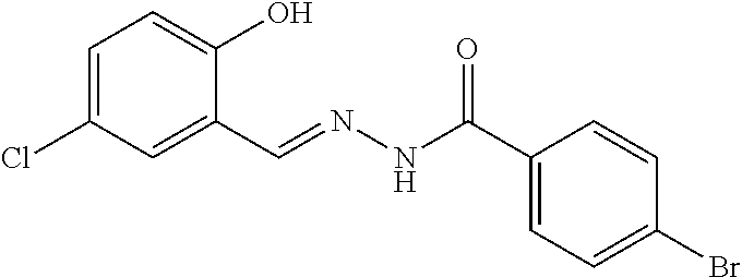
C1=C(Cl)C=C(C=NNC(C2=CC=C(Br)C=C2)=O)C(O)=C1
